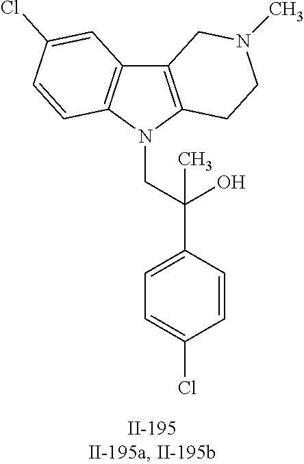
C12=C(N(CC(C3=CC=C(Cl)C=C3)(O)C)C3=C1C=C(Cl)C=C3)CCN(C)C2
